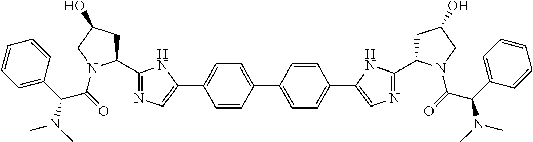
C1=CC(C2=CC=C(C3=CN=C(C4CC(O)CN4C(=O)C(C4=CC=CC=C4)N(C)C)N3)C=C2)=CC=C1C1=CN=C(C2CC(O)CN2C(=O)C(C2=CC=CC=C2)N(C)C)N1
